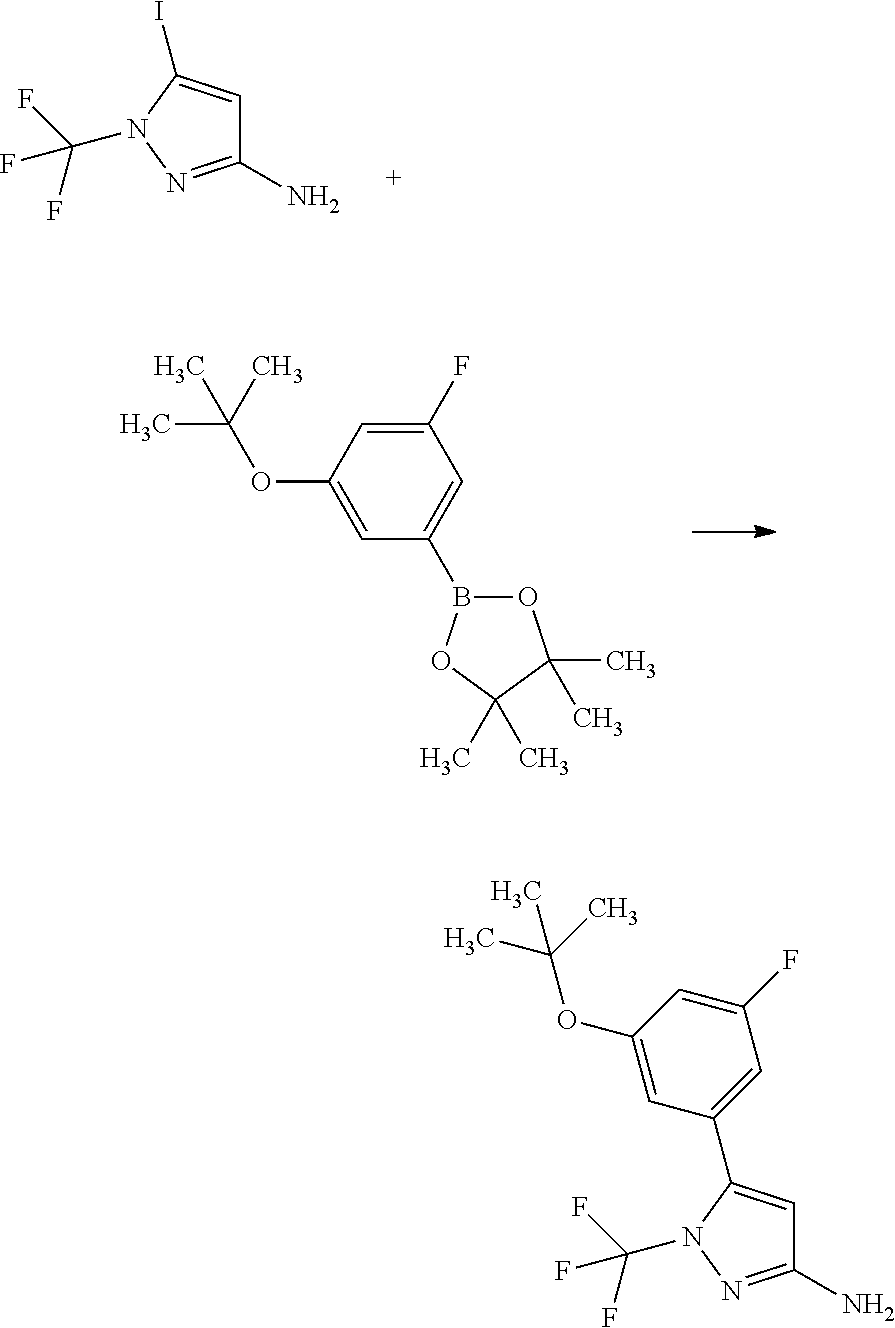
C1(N)=NN(C(F)(F)F)C(I)=C1.C1(OC(C)(C)C)=CC(B2OC(C)(C)C(C)(C)O2)=CC(F)=C1.C1(OC(C)(C)C)=CC(C2=CC(N)=NN2C(F)(F)F)=CC(F)=C1
